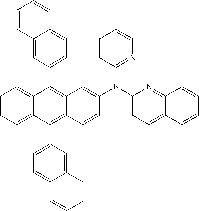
C1=CC=C2C(=C1)C(C1=CC=C3C(=C1)C=CC=C3)=C1C(=C2C2=CC=C3C(=C2)C=CC=C3)C=CC(N(C2=NC=CC=C2)C2=CC=C3C(=N2)C=CC=C3)=C1
